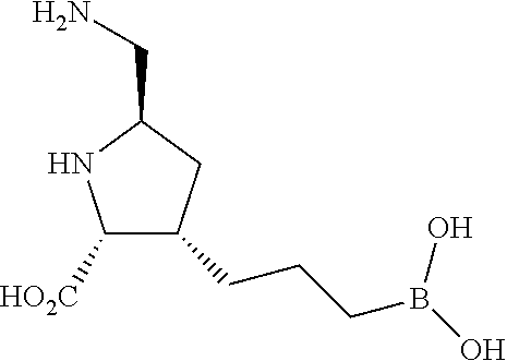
C1([HO2C])C(CCCB(O)O)CC(CN)N1
